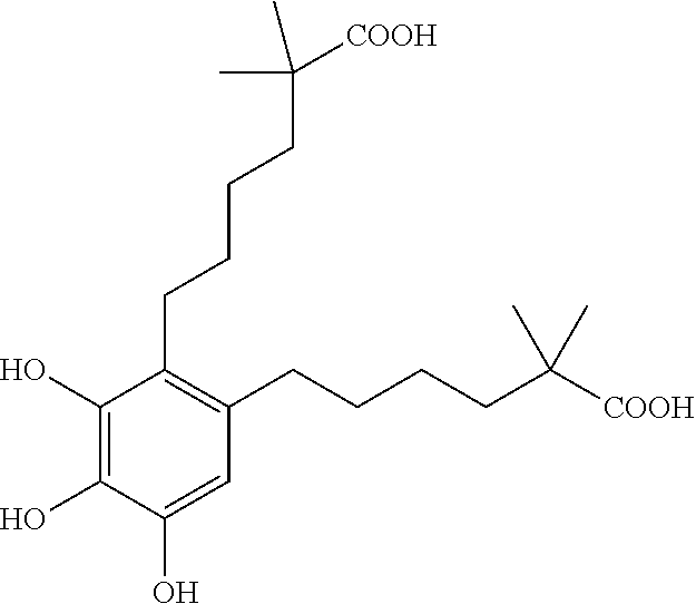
C1(CCCCC(C)(C)[COOH])=C(CCCCC(C)(C)[COOH])C=C(O)C(O)=C1O
